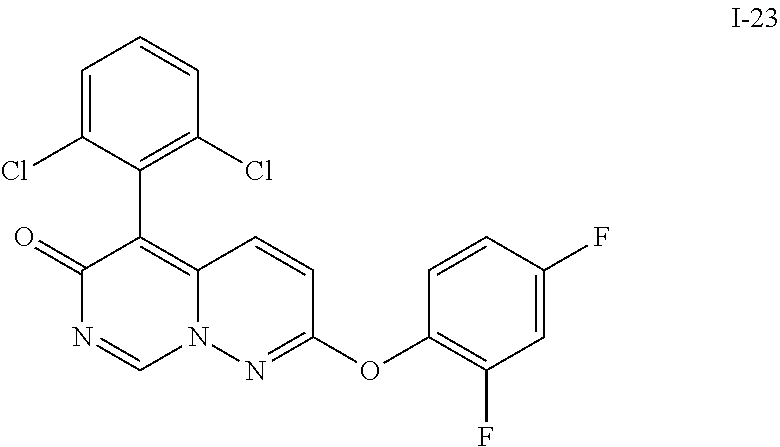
C1(C2=C3N(C=NC2=O)N=C(OC2=C(F)C=C(F)C=C2)C=C3)=C(Cl)C=CC=C1Cl
